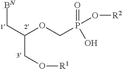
C(OCP(O[R2])(O)=O)(C[BN])CO[R1]
